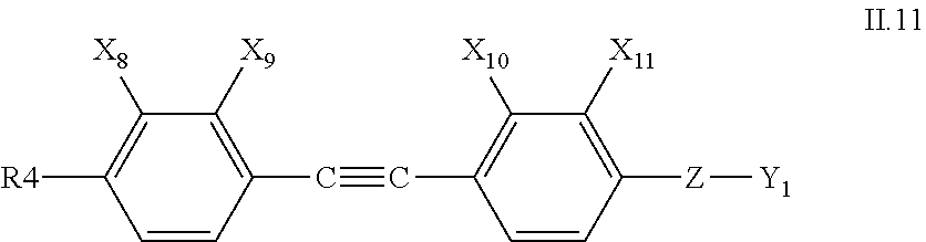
C1=CC(C#CC2=C([X10])C([X11])=C([Z][Y1])C=C2)=C([X9])C([X8])=C1[R4]
